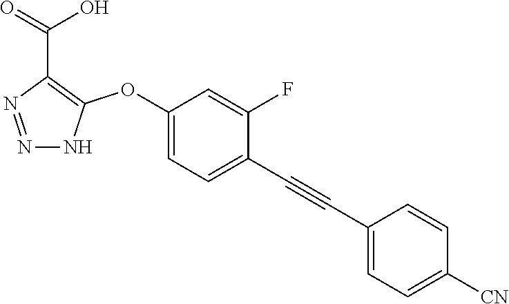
N1=NNC(OC2=CC=C(C#CC3=CC=C([CN])C=C3)C(F)=C2)=C1C(=O)O
